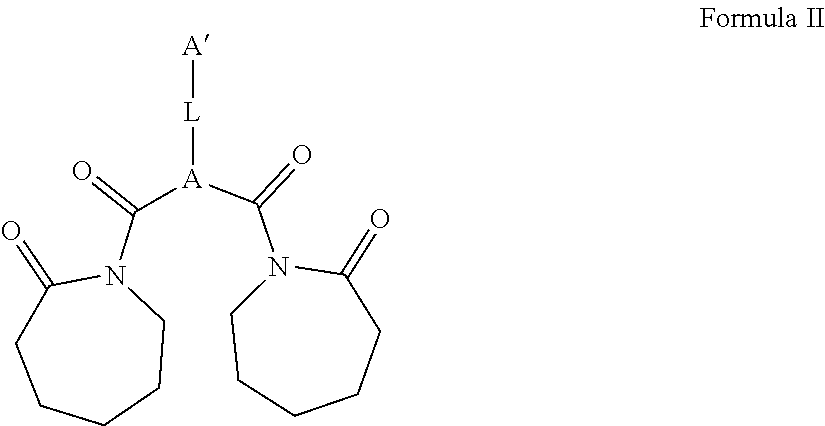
C1(=O)CCCCCN1C([A]([L][A])C(N1CCCCCC1=O)=O)=O
